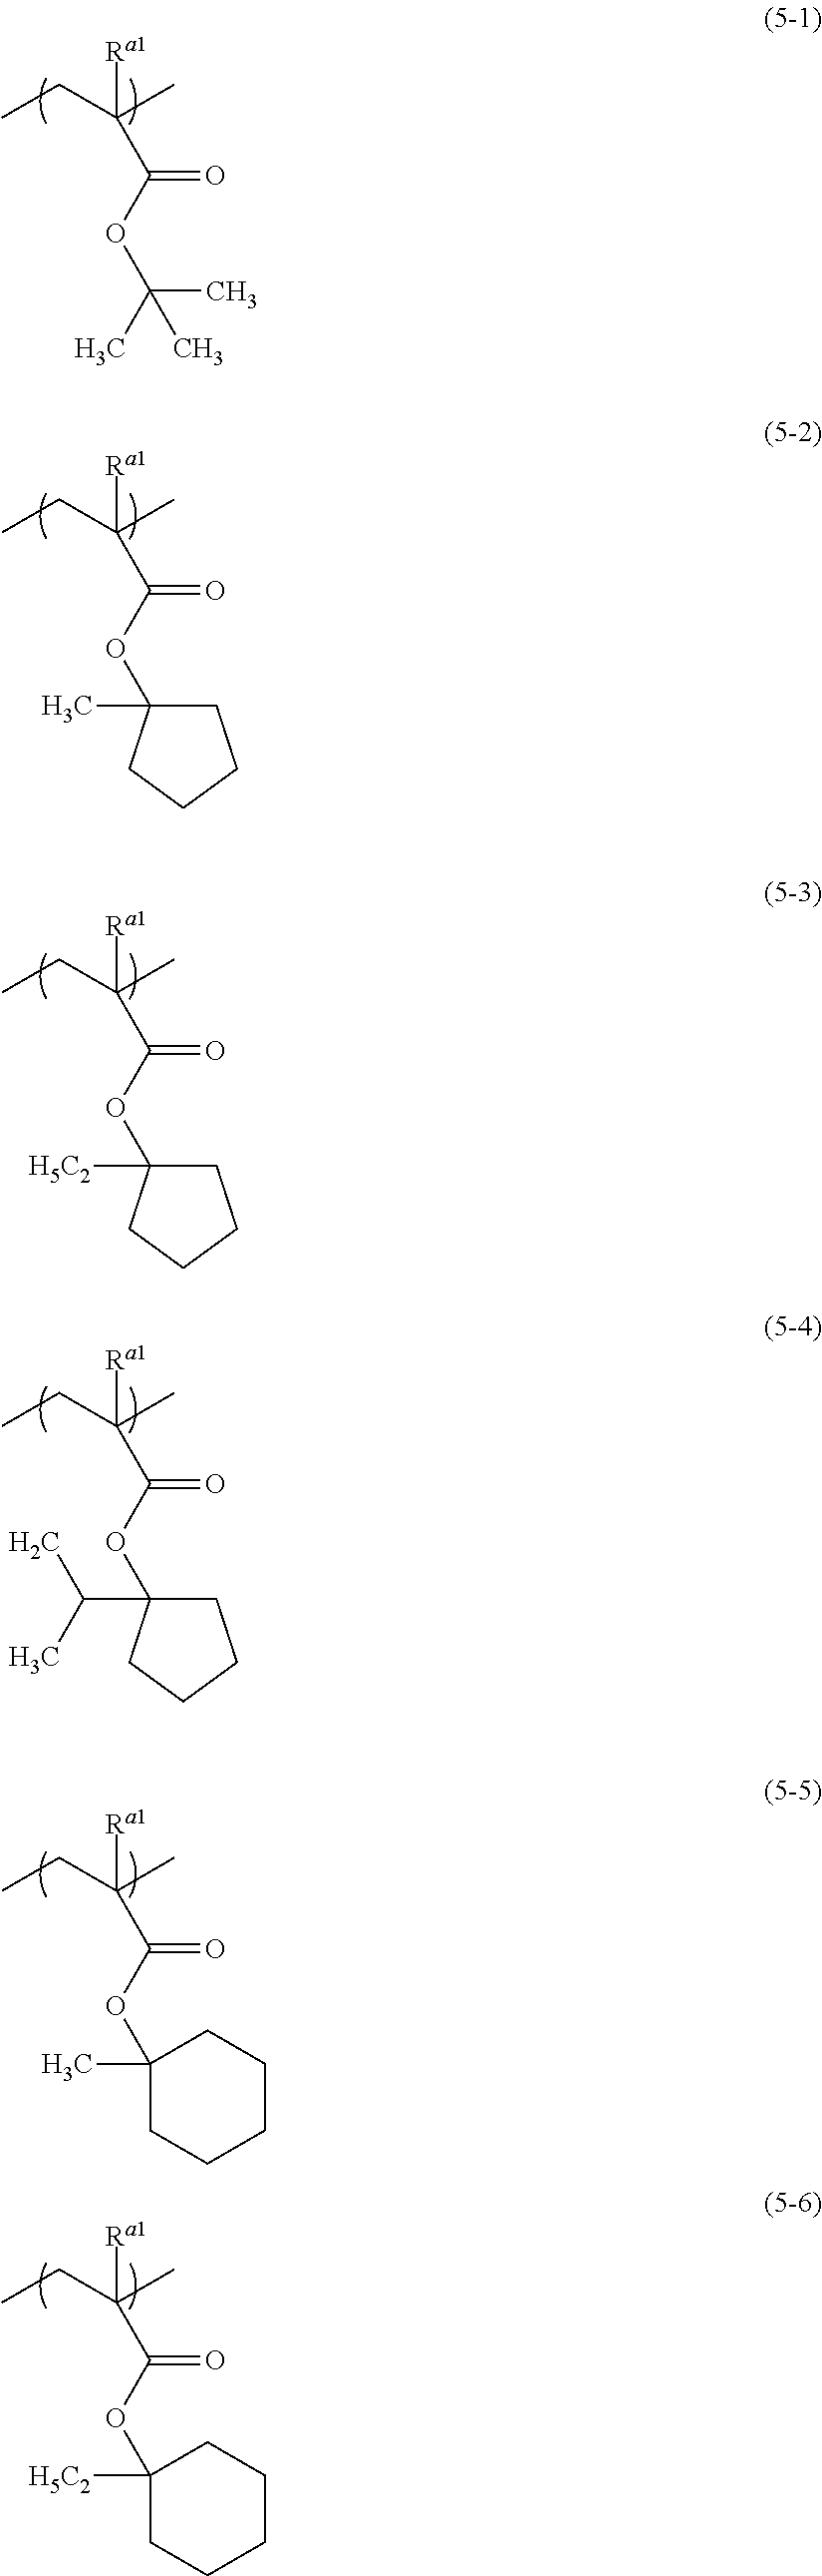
CCC(C)([Ra1])C(OC(C)(C)C)=O.CCC(C)([Ra1])C(OC1(C)CCCC1)=O.CCC(C)([Ra1])C(OC1([H5C2])CCCC1)=O.CCC(C)([Ra1])C(OC1(C(C)C)CCCC1)=O.CCC(C)([Ra1])C(OC1(C)CCCCC1)=O.CCC(C)([Ra1])C(OC1([H5C2])CCCCC1)=O
